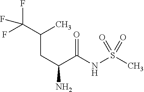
C(C(C)CC(N)C(NS(C)(=O)=O)=O)(F)(F)F
